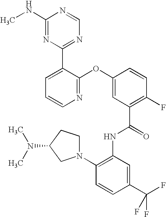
N1=C(OC2=CC(C(=O)NC3=C(N4CCC(N(C)C)C4)C=CC(C(F)(F)F)=C3)=C(F)C=C2)C(C2=NC=NC(NC)=N2)=CC=C1
